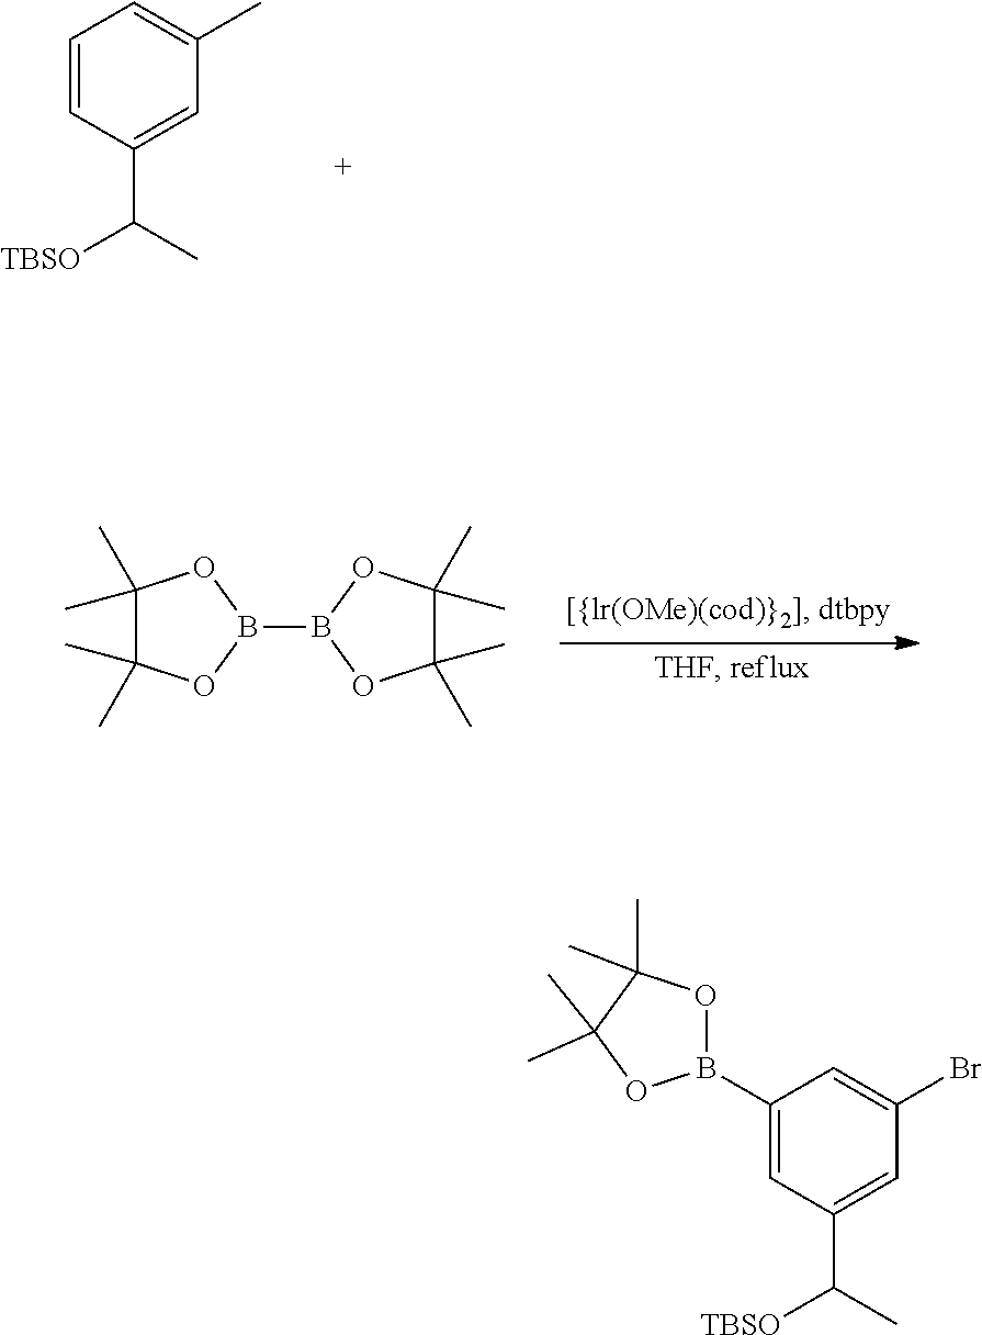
C1=CC(C([TBSO])C)=CC(C)=C1.C1(C)(C)C(C)(C)OB(B2OC(C)(C)C(C)(C)O2)O1.C1=C(B2OC(C)(C)C(C)(C)O2)C=C(Br)C=C1C(C)[TBSO]
